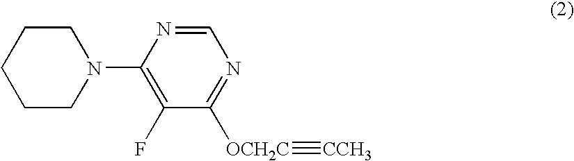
C1CN(C2=C(F)C([OCH2C]#[CCH3])=NC=N2)CCC1
